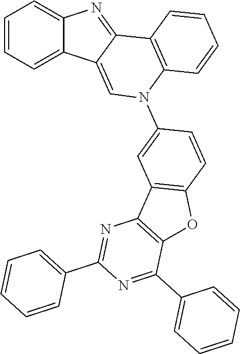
C1=CC=C2C(=C1)N=C1C2=CN(C2=CC3=C(C=C2)OC2=C3N=C(C3=CC=CC=C3)N=C2C2=CC=CC=C2)C2=C1C=CC=C2
